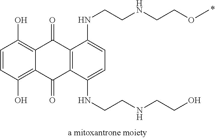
C1=CC(O)=C2C(=C1O)C(=O)C1=C(C2=O)C(NCCNCCO)=CC=C1NCCNCCOC
